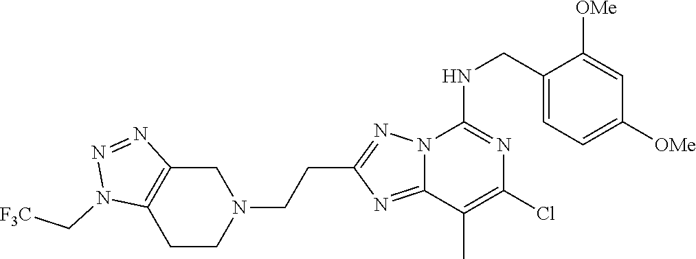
C1(CNC2=NC(Cl)=C(C)C3=NC(CCN4CC5=C(CC4)N(C[F3C])N=N5)=NN23)=CC=C([OMe])C=C1[OMe]
